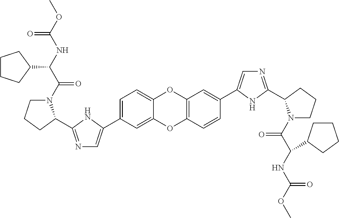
C1=C(C2=CN=C(C3N(C(C(NC(OC)=O)C4CCCC4)=O)CCC3)N2)C=C2C(=C1)OC1=C(O2)C=CC(C2=CN=C(C3N(C(C(NC(OC)=O)C4CCCC4)=O)CCC3)N2)=C1
